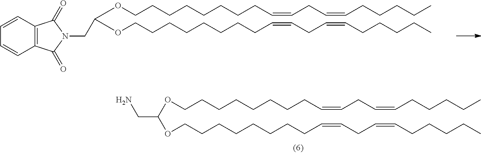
C1=CC2=C(C=C1)C(=O)N(CC(OCCCCCCCCC=CCC=CCCCCC)OCCCCCCCCC=CCC=CCCCCC)C2=O.NCC(OCCCCCCCCC=CCC=CCCCCC)OCCCCCCCCC=CCC=CCCCCC
